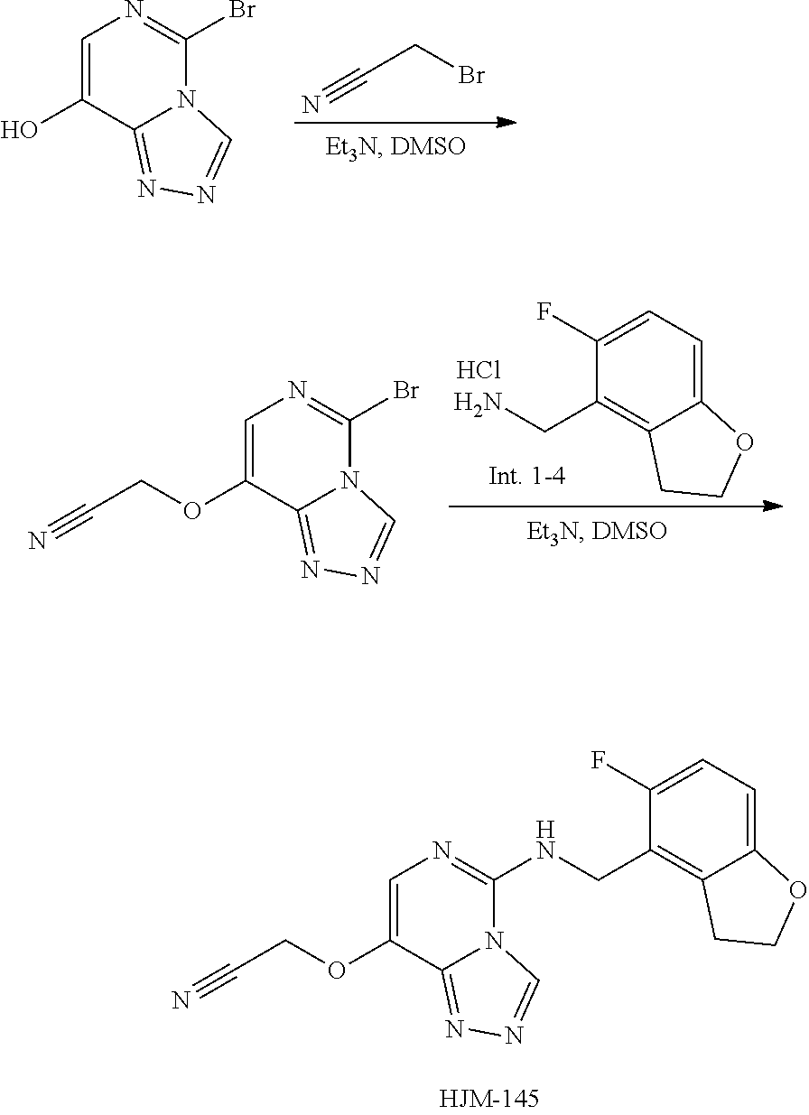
C1=C(O)C2=NN=CN2C(Br)=N1.C(C#N)Br.C1(F)=CC=C2C(=C1CN)CCO2.Cl.C(COC1=CN=C(Br)N2C1=NN=C2)#N.C(COC1=CN=C(NCC2=C3C(=CC=C2F)OCC3)N2C1=NN=C2)#N
